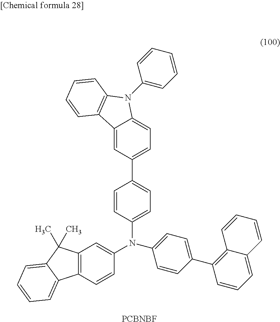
C1=CC(N(C2=CC=C(C3=C4C(=CC=C3)C=CC=C4)C=C2)C2=CC3=C(C=C2)C2=CC=CC=C2C3(C)C)=CC=C1C1=CC=C2C(=C1)C1=C(N2C2=CC=CC=C2)C=CC=C1.[PCBNBF]
